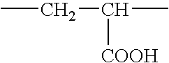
CCC(C)[COOH]
